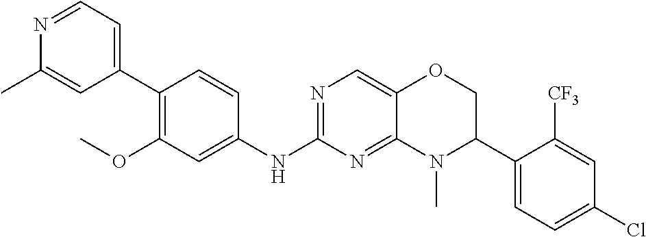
C1(C2=C(OC)C=C(NC3=NC=C4C(=N3)N(C)C(C3=CC=C(Cl)C=C3[CF3])CO4)C=C2)=CC=NC(C)=C1
